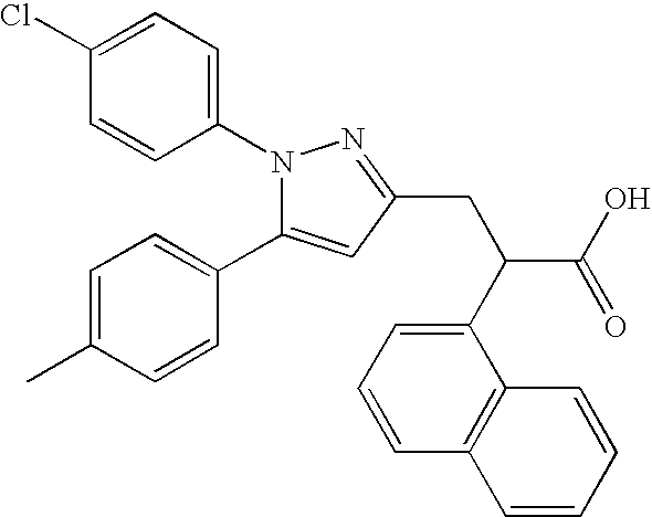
ClC1=CC=C(N2C(C3=CC=C(C)C=C3)=CC(CC(C(O)=O)C3=CC=CC4=C3C=CC=C4)=N2)C=C1
